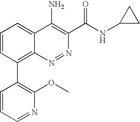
C1=CC=NC(OC)=C1C1=C2C(=CC=C1)C(N)=C(C(NC1CC1)=O)N=N2
